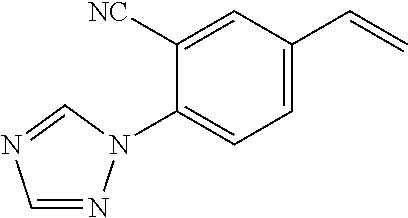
C1=NN(C2=CC=C(C=C)C=C2[NC])C=N1
